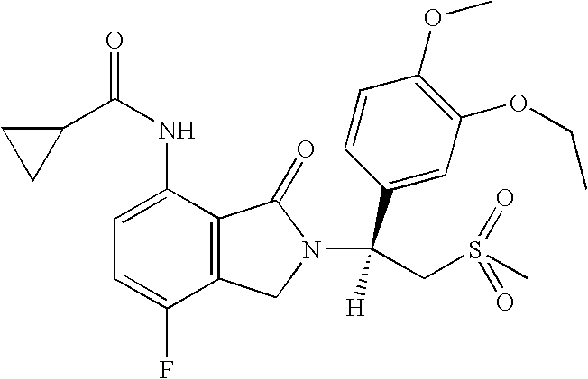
C1=C(NC(=O)C2CC2)C2=C(C(F)=C1)CN(C(C1=CC(OCC)=C(OC)C=C1)([H])CS(=O)(=O)C)C2=O
